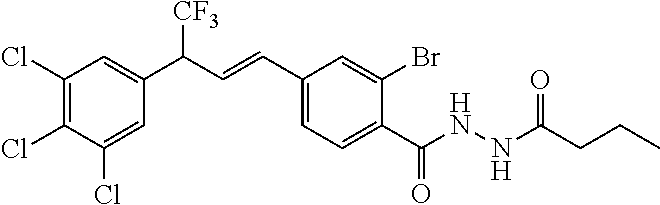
C1(Cl)=C(Cl)C(Cl)=CC(C(C=CC2=CC=C(C(NNC(CCC)=O)=O)C(Br)=C2)[CF3])=C1
